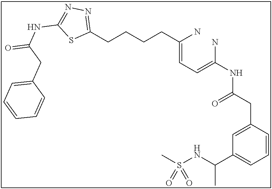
C(=CC=C(N)NC(CC1=CC(C(NS(C)(=O)=O)C)=CC=C1)=O)(N)CCCCC1=NN=C(NC(=O)CC2=CC=CC=C2)S1
